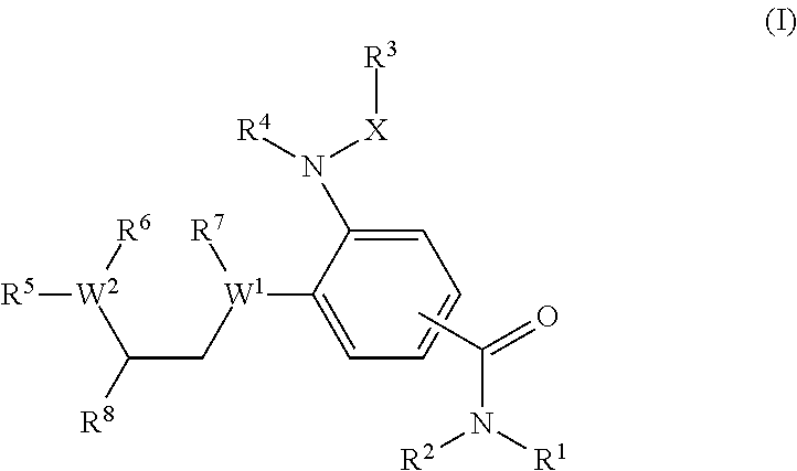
C1=C(N([R4])[X][R3])C([W1](CC([R8])[W2]([R6])[R5])[R7])=CC=C1.CC(=O)N([R1])[R2]
